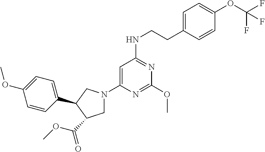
C1=C(N2CC(C(OC)=O)C(C3=CC=C(OC)C=C3)C2)N=C(OC)N=C1NCCC1=CC=C(OC(F)(F)F)C=C1
